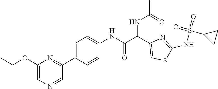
C1=C(C2=NC(OCC)=CN=C2)C=CC(NC(C(C2=CSC(NS(=O)(=O)C3CC3)=N2)NC(=O)C)=O)=C1
